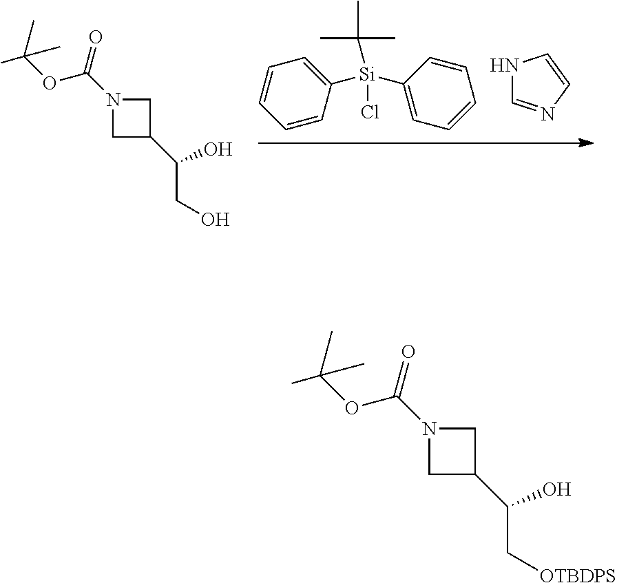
N1(C(=O)OC(C)(C)C)CC(C(CO)O)C1.C1([Si](C2=CC=CC=C2)(C(C)(C)C)Cl)=CC=CC=C1.N1C=NC=C1.N1(C(=O)OC(C)(C)C)CC(C(C[OTBDPS])O)C1
